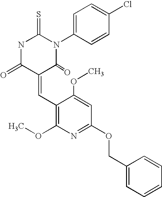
C1(=CC2=C(OC)N=C(OCC3=CC=CC=C3)C=C2OC)C(=O)N(C2=CC=C(Cl)C=C2)C(=S)NC1=O
